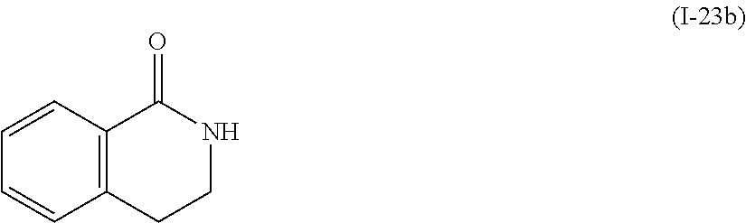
C12=C(CCNC1=O)C=CC=C2
